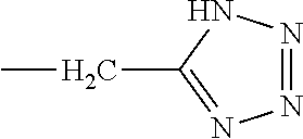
N1=NNC(CC)=N1
